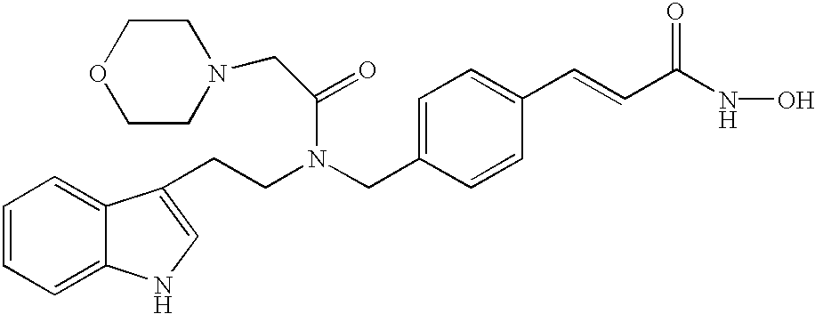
C(C1=CC=C(C=CC(NO)=O)C=C1)N(CCC1=CNC2=CC=CC=C21)C(=O)CN1CCOCC1
